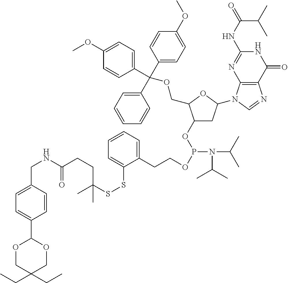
C1(OP(OCCC2=CC=CC=C2SSC(CCC(=O)NCC2=CC=C(C3OCC(CC)(CC)CO3)C=C2)(C)C)N(C(C)C)C(C)C)CC(N2C3=C(N=C2)C(=O)NC(NC(C(C)C)=O)=N3)OC1COC(C1=CC=CC=C1)(C1=CC=C(OC)C=C1)C1=CC=C(OC)C=C1
